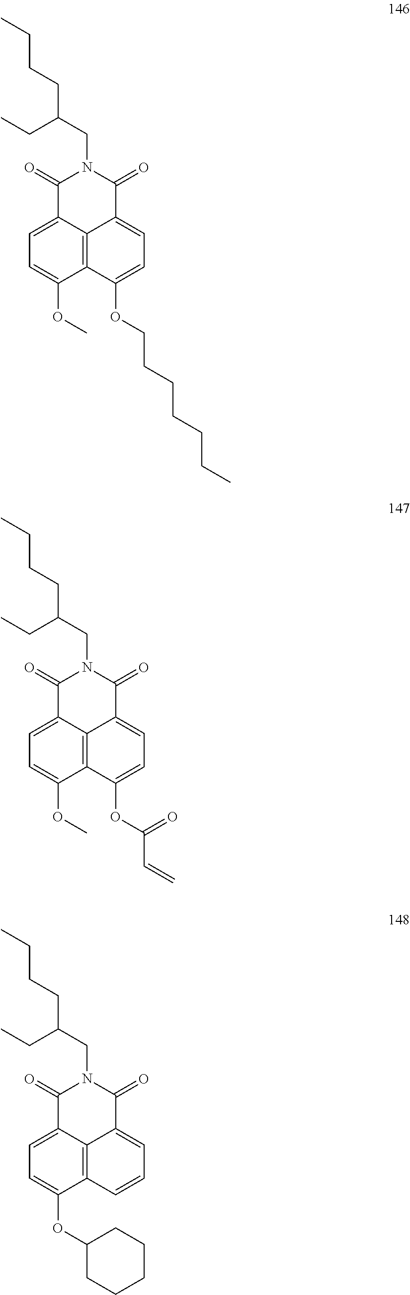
C1=C2C3=C(C(OC)=C1)C(OCCCCCCC)=CC=C3C(=O)N(CC(CCCC)CC)C2=O.C1=C2C3=C(C(OC)=C1)C(OC(C=C)=O)=CC=C3C(=O)N(CC(CCCC)CC)C2=O.C1=C2C3=C(C(OC4CCCCC4)=C1)C=CC=C3C(=O)N(CC(CCCC)CC)C2=O
